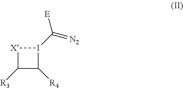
I1(C(=[N2])[E])[X]C([R3])C1[R4]
